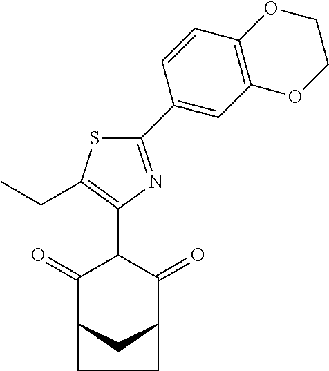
C1(=O)C2CC(C(=O)C1C1=C(CC)SC(C3=CC4=C(C=C3)OCCO4)=N1)CC2
